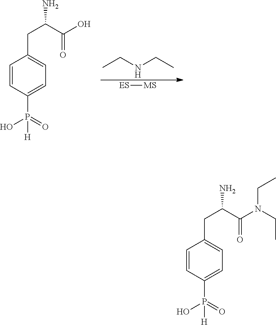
CCNCC.[ES][MS].C1=CC(P([H])(O)=O)=CC=C1CC(N)C(O)=O.C1=CC(P([H])(O)=O)=CC=C1CC(N)C(N(CC)CC)=O
